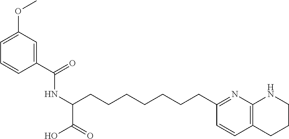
C1(C(=O)NC(C(=O)O)CCCCCCCC2=NC3=C(C=C2)CCCN3)=CC(OC)=CC=C1
